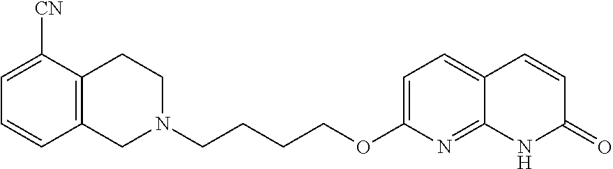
C12=C(CCN(CCCCOC3=CC=C4C(=N3)NC(=O)C=C4)C1)C([CN])=CC=C2
